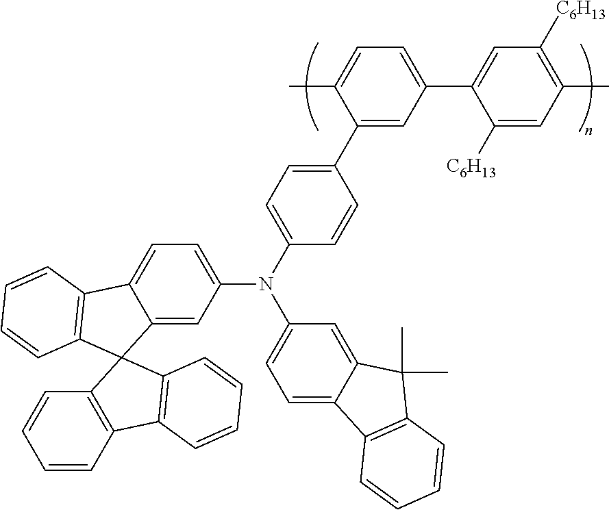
C12=CC(N(C3=CC=C(C4=CC(C5=CC([C6H13])=C(C)C=C5[C6H13])=CC=C4C)C=C3)C3=CC=C4C(=C3)C(C)(C)C3=C4C=CC=C3)=CC=C1C1=C(C=CC=C1)C21C2=C(C=CC=C2)C2=C1C=CC=C2
